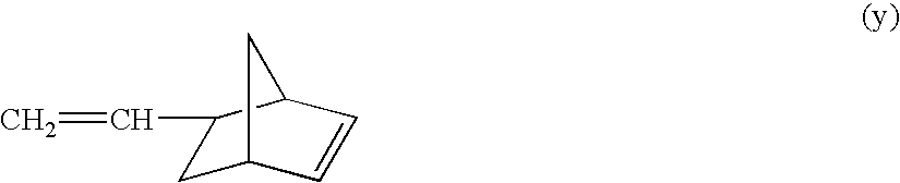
C1C2C=CC(C1C=C)C2
